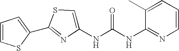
C1(C2=CC=CS2)=NC(NC(NC2=NC=CC=C2C)=O)=CS1
